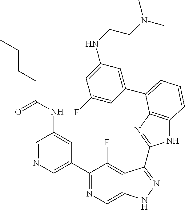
C1=NC=C(C2=NC=C3C(=C2F)C(C2=NC4=C(N2)C=CC=C4C2=CC(NCCN(C)C)=CC(F)=C2)=NN3)C=C1NC(CCCC)=O
